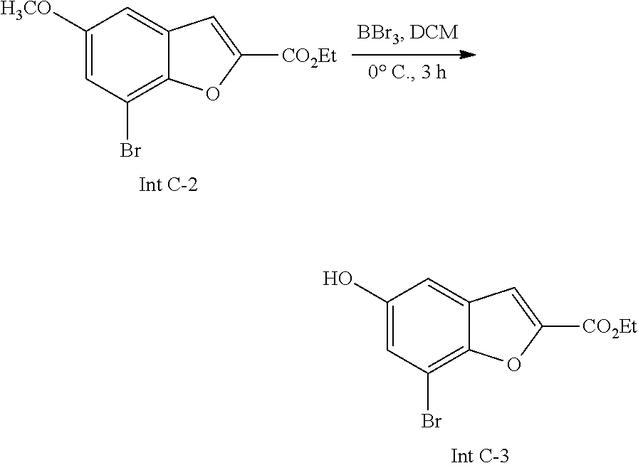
C1(O)=CC(Br)=C2C(=C1)C=C([CO2Et])O2.C1([H3CO])=CC(Br)=C2C(=C1)C=C([CO2Et])O2
